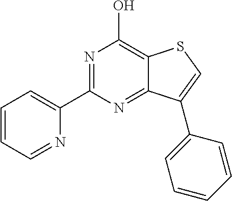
N1=C(C2=CC=CC=N2)N=C2C(=C1O)SC=C2C1=CC=CC=C1
